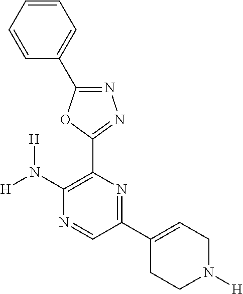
C1(N([H])[H])=C(C2=NN=C(C3=CC=CC=C3)O2)N=C(C2=CCN([H])CC2)C=N1
